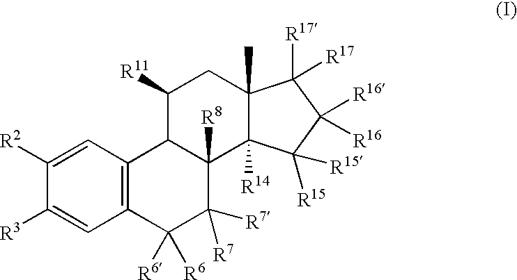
C1([R2])=CC2=C(C=C1[R3])C([R6])([R6])C([R7])([R7])C1([R8])C2C([R11])CC2(C)C1([R14])C([R15])([R15])C([R16])([R16])C2([R17])[R17]
